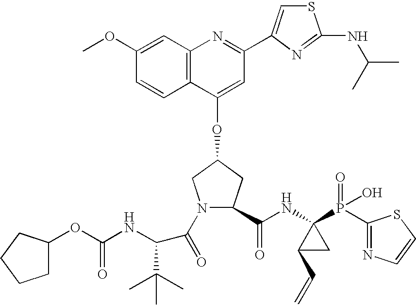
C12=C(C(OC3CN(C(=O)C(C(C)(C)C)NC(OC4CCCC4)=O)C(C(NC4(P(=O)(O)C5=NC=CS5)C(C=C)C4)=O)C3)=CC(C3=CSC(NC(C)C)=N3)=N1)C=CC(OC)=C2
